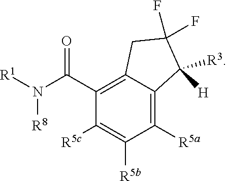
C1([R5a])=C2C(=C(C(N([R1])[R8])=O)C([R5c])=C1[R5b])CC(F)(F)C2([H])[R3]
